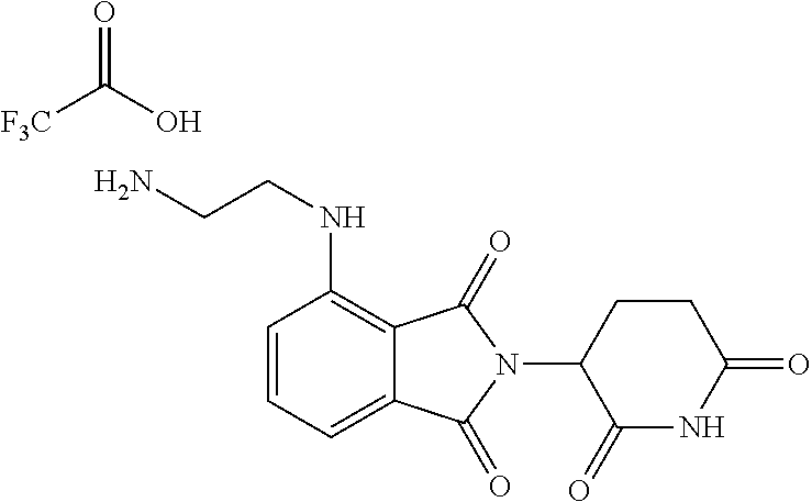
C1=CC=C2C(=C1NCCN)C(=O)N(C1C(=O)NC(=O)CC1)C2=O.[F3C]C(O)=O
